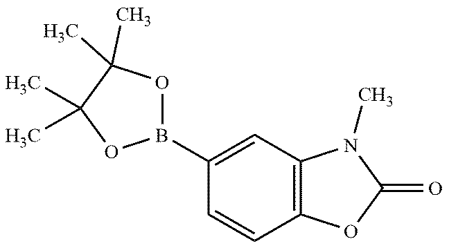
C1=C(B2OC(C)(C)C(C)(C)O2)C=CC2=C1N(C)C(=O)O2
